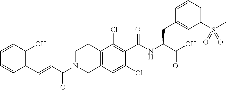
C1(O)=C(C=CC(N2CCC3=C(C2)C=C(Cl)C(C(NC(CC2=CC(S(C)(=O)=O)=CC=C2)C(O)=O)=O)=C3Cl)=O)C=CC=C1
